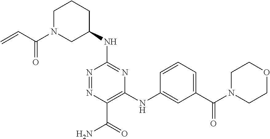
C1(NC2CCCN(C(=O)C=C)C2)=NC(NC2=CC(C(N3CCOCC3)=O)=CC=C2)=C(C(=O)N)N=N1
